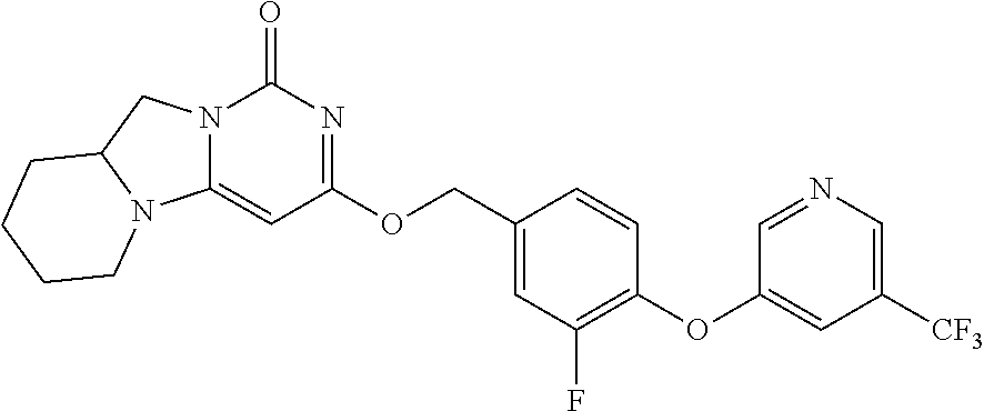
N12C(=CC(OCC3=CC(F)=C(OC4=CC([CF3])=CN=C4)C=C3)=NC1=O)N1C(C2)CCCC1
